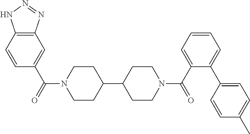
C1=CC2=C(C=C1C(=O)N1CCC(C3CCN(C(C4=CC=CC=C4C4=CC=C(C)C=C4)=O)CC3)CC1)N=NN2
